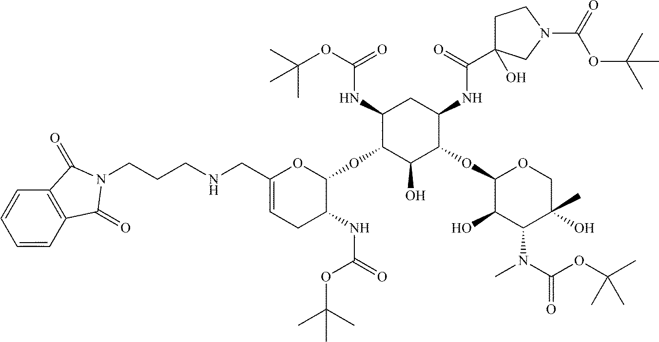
C1(CNCCCN2C(=O)C3=C(C=CC=C3)C2=O)=CCC(NC(OC(C)(C)C)=O)C(OC2C(NC(=O)OC(C)(C)C)CC(NC(=O)C3(O)CCN(C(=O)OC(C)(C)C)C3)C(OC3C(O)C(N(C)C(=O)OC(C)(C)C)C(C)(O)CO3)C2O)O1
